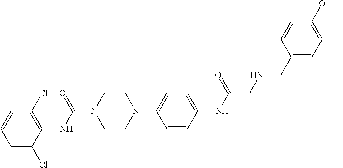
C1=C(Cl)C(NC(N2CCN(C3=CC=C(NC(=O)CNCC4=CC=C(OC)C=C4)C=C3)CC2)=O)=C(Cl)C=C1
